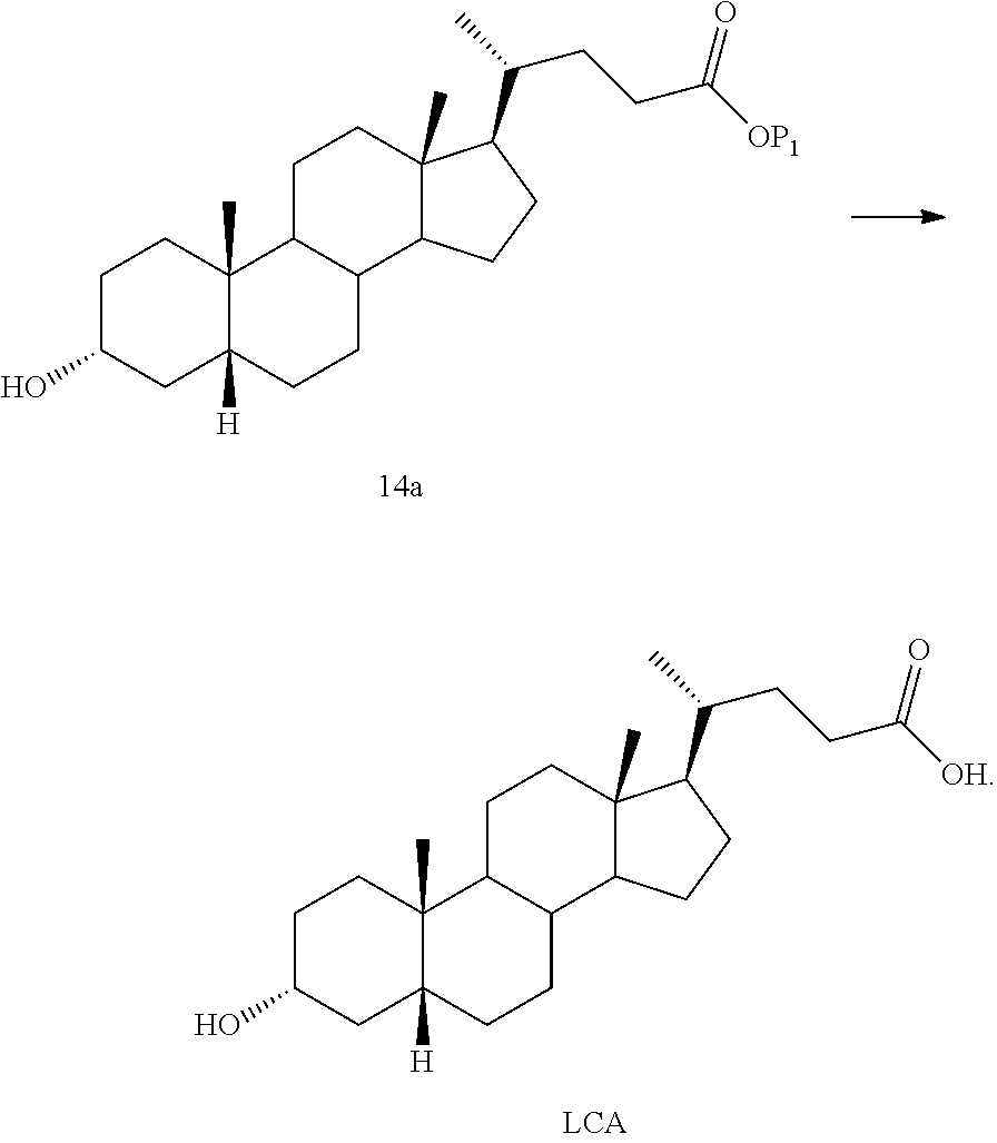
C1C(O)CC2([H])C(C)(C1)C1C(CC2)C2C(C)(CC1)C(C(CCC([OP1])=O)C)CC2.C1C(O)CC2([H])C(C)(C1)C1C(CC2)C2C(C)(CC1)C(C(CCC([OH])=O)C)CC2
